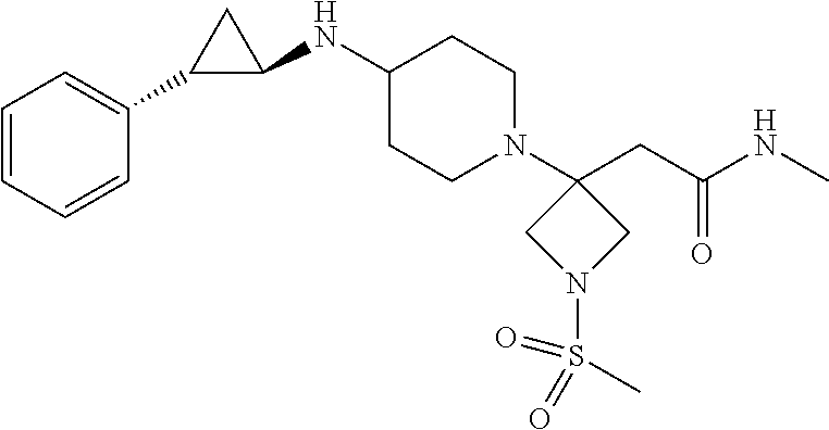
C1=CC=CC(C2C(NC3CCN(C4(CC(NC)=O)CN(S(C)(=O)=O)C4)CC3)C2)=C1
